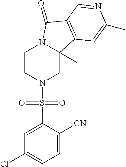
C1CN(S(C2=CC(Cl)=CC=C2[CN])(=O)=O)CC2(C)N1C(=O)C1=C2C=C(C)N=C1
